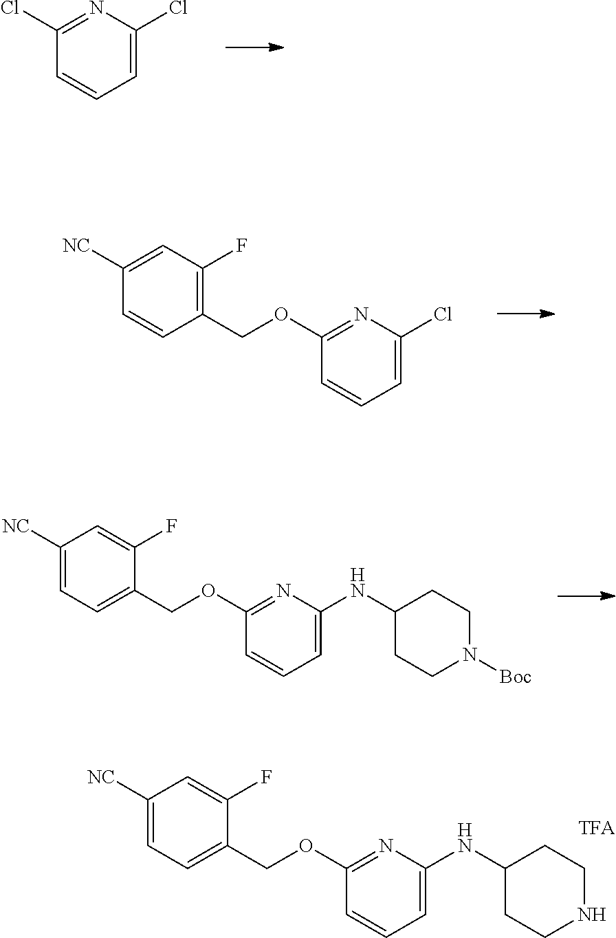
C1=C(F)C(COC2=NC(NC3CCNCC3)=CC=C2)=CC=C1[NC].[TFA].N1=C(Cl)C=CC=C1Cl.C1=C([NC])C=CC(COC2=NC(Cl)=CC=C2)=C1F.C1=C(F)C(COC2=NC(NC3CCN([Boc])CC3)=CC=C2)=CC=C1[NC]
